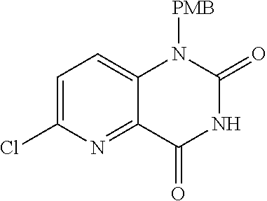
N1([PMB])C(=O)NC(=O)C2=NC(Cl)=CC=C12
